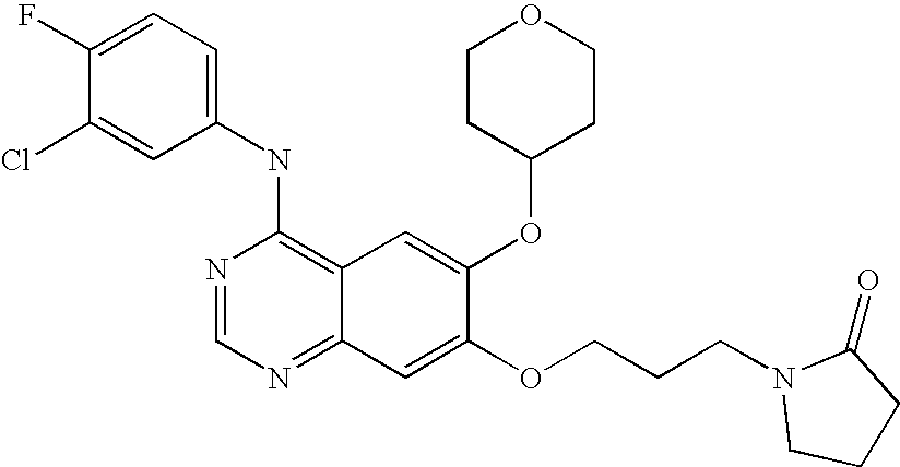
C1=C(Cl)C(F)=CC=C1NC1=C2C(=NC=N1)C=C(OCCCN1CCCC1=O)C(OC1CCOCC1)=C2
